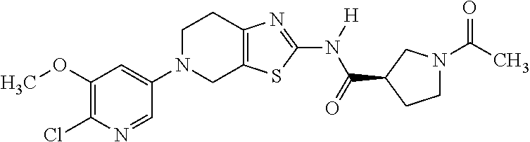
C1(OC)=C(Cl)N=CC(N2CC3=C(CC2)N=C(N([H])C(=O)C2CCN(C(C)=O)C2)S3)=C1
